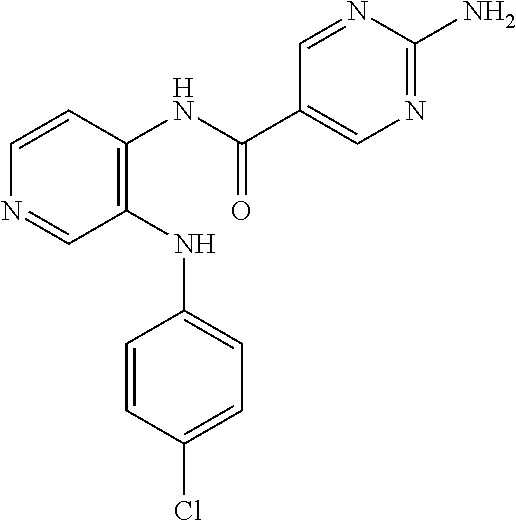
C1(NC2=CC=C(Cl)C=C2)=C(NC(C2=CN=C(N)N=C2)=O)C=CN=C1
